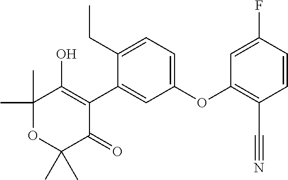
C1(C2=CC(OC3=C(C#N)C=CC(F)=C3)=CC=C2CC)=C(O)C(C)(C)OC(C)(C)C1=O
